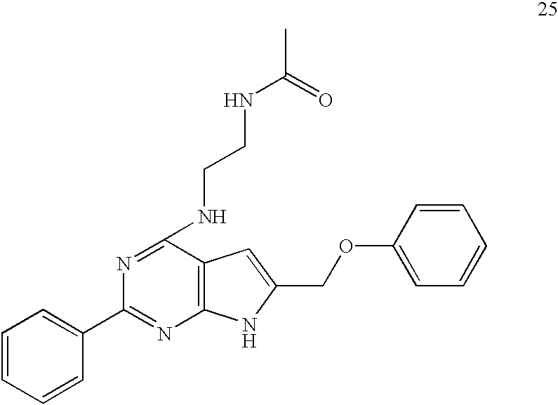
C1=CC=CC(C2=NC3=C(C=C(COC4=CC=CC=C4)N3)C(NCCNC(=O)C)=N2)=C1
